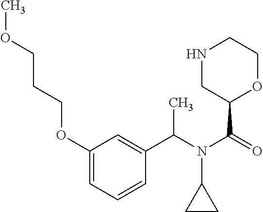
C1(OCCCOC)=CC=CC(C(N(C(=O)C2OCCNC2)C2CC2)C)=C1
